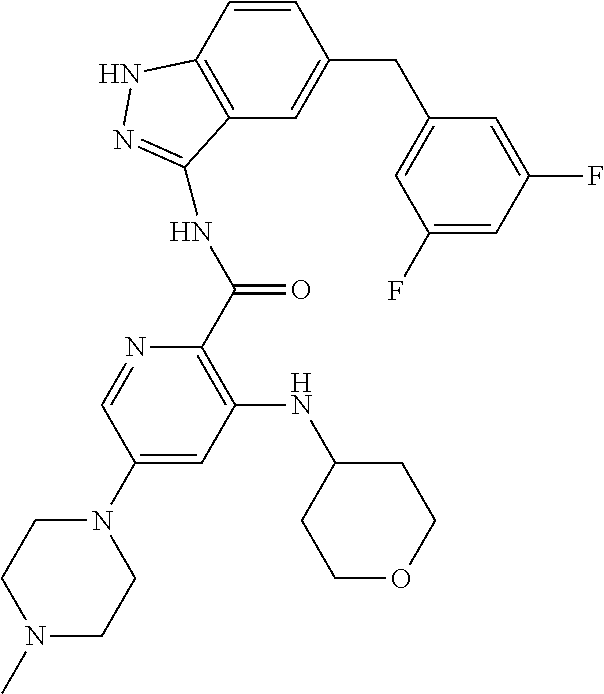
C1N(C)CCN(C2=CC(NC3CCOCC3)=C(C(=O)NC3=NNC4=C3C=C(CC3=CC(F)=CC(F)=C3)C=C4)N=C2)C1
